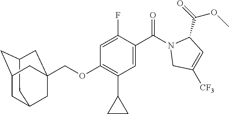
C12CC3CC(C1)CC(COC1=C(C4CC4)C=C(C(N4CC([CF3])=CC4C(=O)OC)=O)C(F)=C1)(C3)C2
